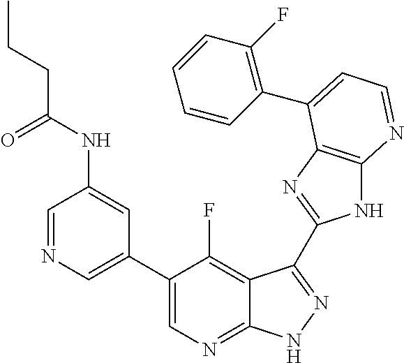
C1=NC=C(C2=CN=C3C(=C2F)C(C2=NC4=C(N2)N=CC=C4C2=C(F)C=CC=C2)=NN3)C=C1NC(CCC)=O
